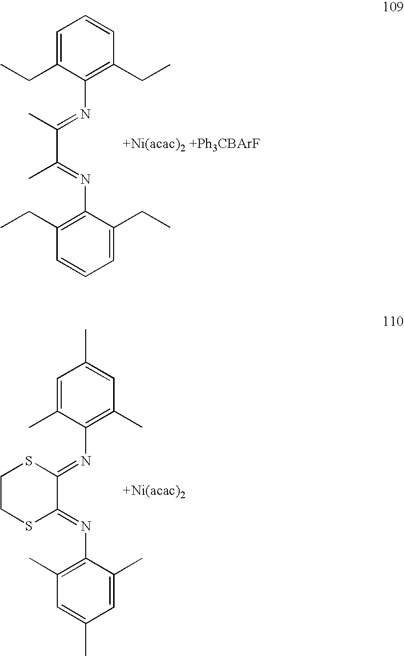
C1=C(CC)C(N=C(C)C(=NC2=C(CC)C=CC=C2CC)C)=C(CC)C=C1.C1=C(C)C(N=C2SCCSC2=NC2=C(C)C=C(C)C=C2C)=C(C)C=C1C
